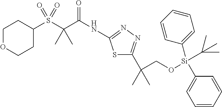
C1(S(C(C(NC2=NN=C(C(C)(CO[Si](C(C)(C)C)(C3=CC=CC=C3)C3=CC=CC=C3)C)S2)=O)(C)C)(=O)=O)CCOCC1
